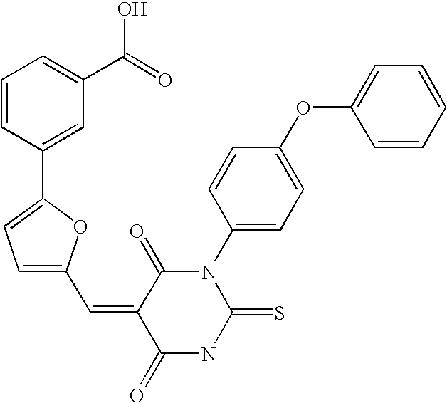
C1=CC(C2=CC=C(C=C3C(=O)NC(=S)N(C4=CC=C(OC5=CC=CC=C5)C=C4)C3=O)O2)=CC(C(O)=O)=C1
